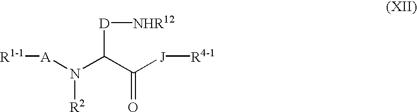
[A](N(C(C([J][R4-1])=O)[D][NHR12])[R2])[R1-1]
